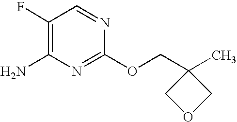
C1(F)=C(N)N=C(OCC2(C)COC2)N=C1
